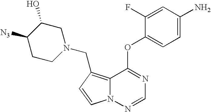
C1=CN2C(=C1CN1CC(O)C([N3])CC1)C(OC1=CC=C(N)C=C1F)=NC=N2
